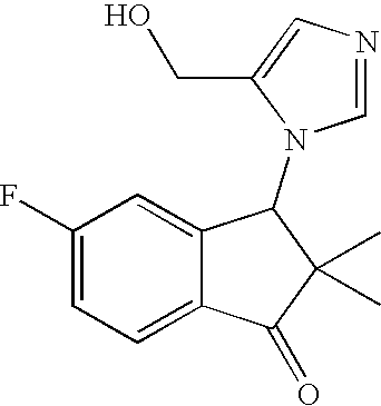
C1(F)=CC=C2C(=C1)C(N1C=NC=C1CO)C(C)(C)C2=O
